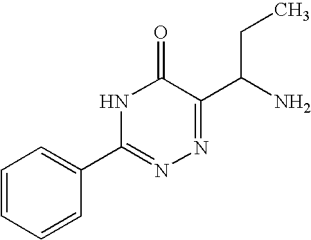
N1C(=O)C(C(N)CC)=NN=C1C1=CC=CC=C1
